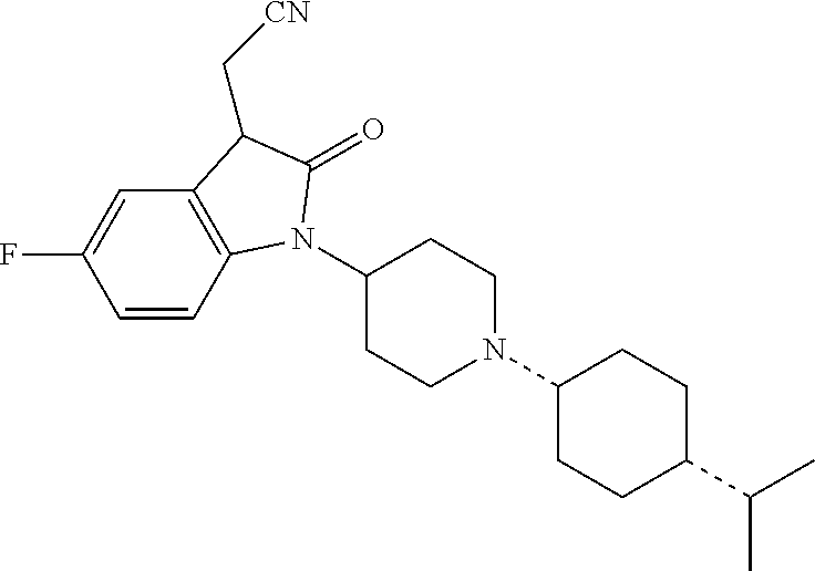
C1(N2C3=C(C=C(F)C=C3)C(C[CN])C2=O)CCN(C2CCC(C(C)C)CC2)CC1
